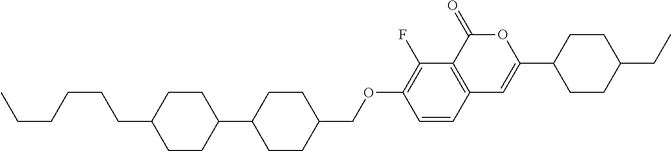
C12=C(C(=O)OC(C3CCC(CC)CC3)=C1)C(F)=C(OCC1CCC(C3CCC(CCCCCC)CC3)CC1)C=C2
